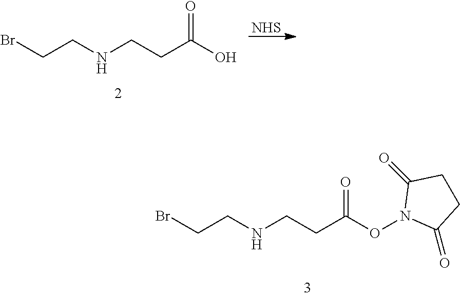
N(CCC(O)=O)CCBr.[NHS].N(CCC(ON1C(=O)CCC1=O)=O)CCBr
